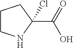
C1CCC(C(O)=O)(Cl)N1
